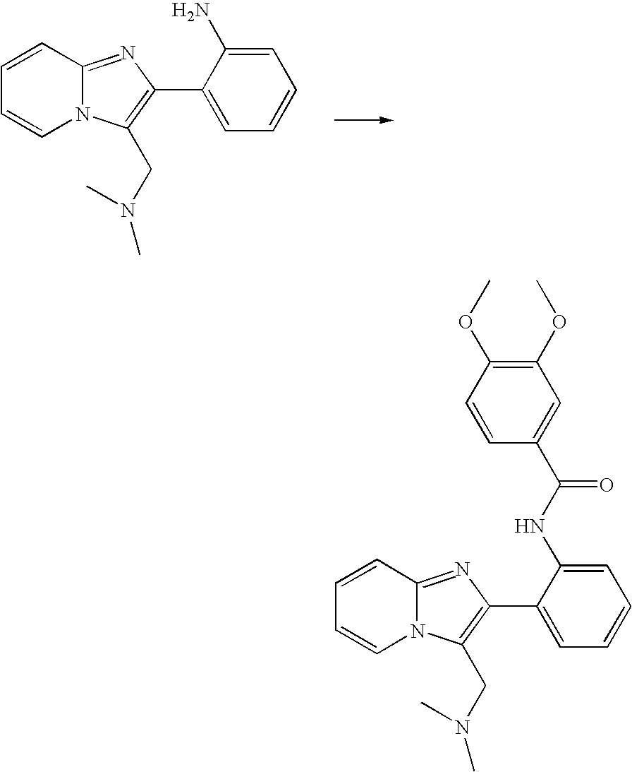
C1=CC2=NC(C3=CC=CC=C3N)=C(CN(C)C)N2C=C1.C1=CC2=NC(C3=CC=CC=C3NC(=O)C3=CC(OC)=C(OC)C=C3)=C(CN(C)C)N2C=C1
